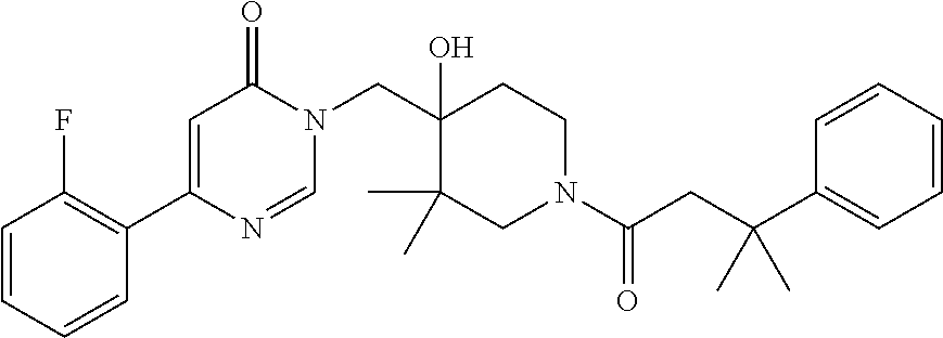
N1(CC2(O)C(C)(C)CN(C(=O)CC(C3=CC=CC=C3)(C)C)CC2)C(=O)C=C(C2=C(F)C=CC=C2)N=C1
